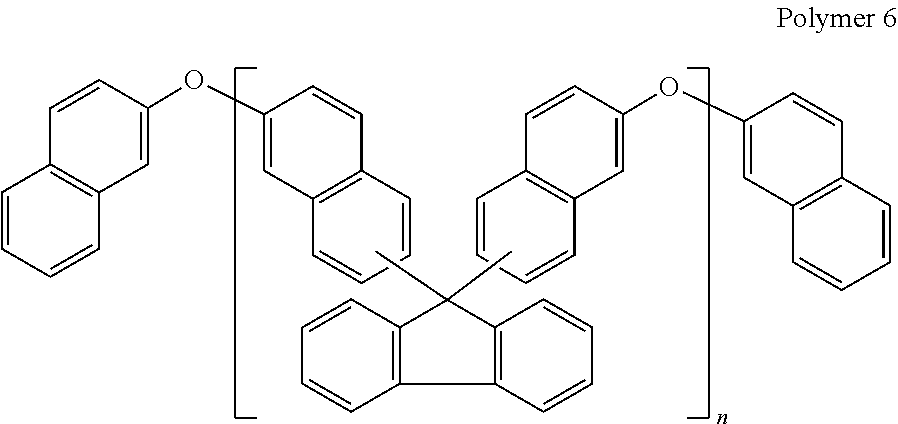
C1=CC=CC2=C1C=CC(OC1=CC3=C(C=C1)C=CC=C3)=C2.C1=CC=CC2=C1C=CC(OC1=CC3=C(C=C1)C=CC=C3)=C2.CC1(C)C2=C(C3=C1C=CC=C3)C=CC=C2
